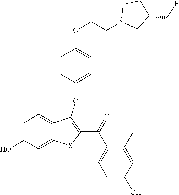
C1=C(O)C=C2C(=C1)C(OC1=CC=C(OCCN3CC(CF)CC3)C=C1)=C(C(=O)C1=CC=C(O)C=C1C)S2
